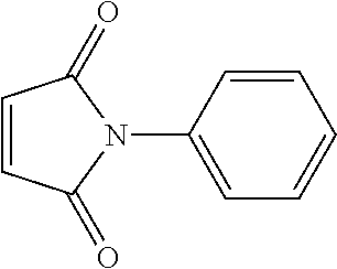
C1=CC(=O)N(C2=CC=CC=C2)C1=O
